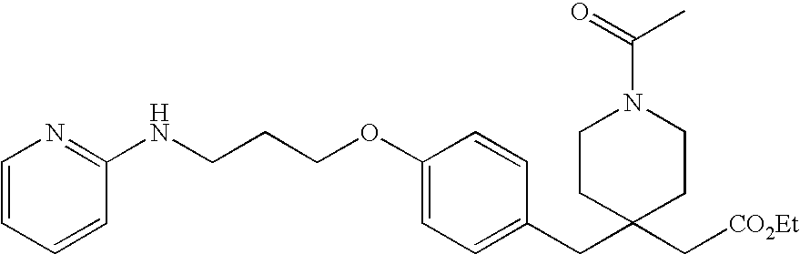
C1=C(CC2(C[CO2Et])CCN(C(=O)C)CC2)C=CC(OCCCNC2=NC=CC=C2)=C1
